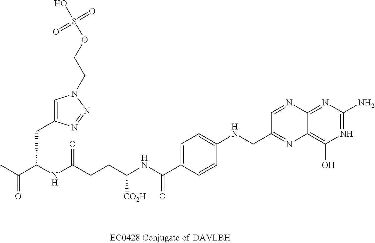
C(C1=CN(CCOS(O)(=O)=O)N=N1)C(NC(CCC(NC(C1=CC=C(NCC2=NC3=C(O)N=C(N)N=C3N=C2)C=C1)=O)[CO2H])=O)C(C)=O
